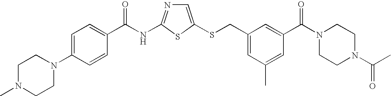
C1=C(SCC2=CC(C)=CC(C(N3CCN(C(=O)C)CC3)=O)=C2)SC(NC(=O)C2=CC=C(N3CCN(C)CC3)C=C2)=N1
